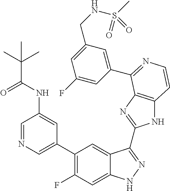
C1=C(C2=C(F)C=C3C(=C2)C(C2=NC4=C(N2)C=CN=C4C2=CC(CNS(C)(=O)=O)=CC(F)=C2)=NN3)C=C(NC(=O)C(C)(C)C)C=N1
